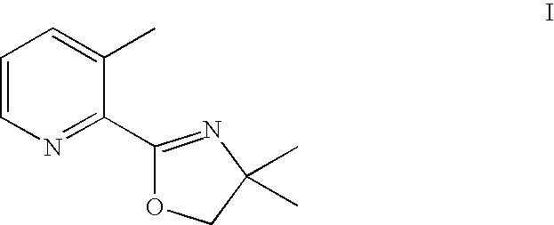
C1=CN=C(C2=NC(C)(C)CO2)C(C)=C1
